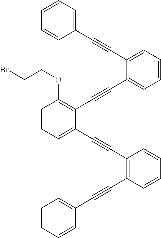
C1=CC=C(C#CC2=C(C#CC3=CC=CC=C3)C=CC=C2)C(C#CC2=CC=CC=C2C#CC2=CC=CC=C2)=C1OCCBr
